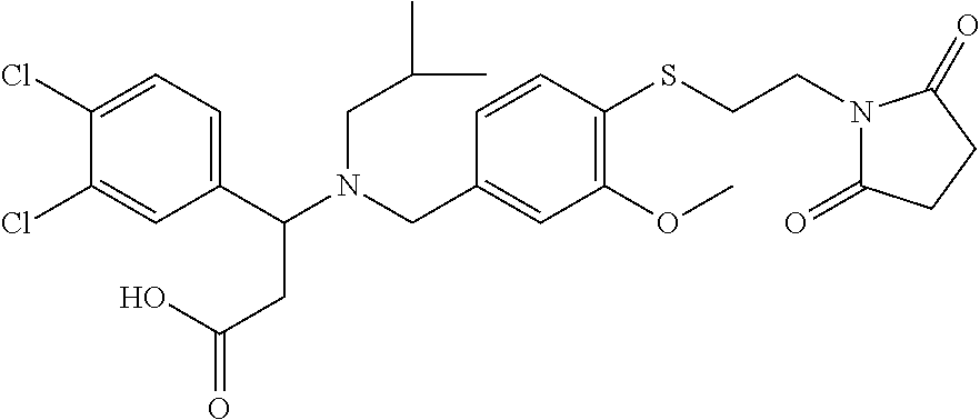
C1(C(N(CC2=CC(OC)=C(SCCN3C(=O)CCC3=O)C=C2)CC(C)C)CC(O)=O)=CC=C(Cl)C(Cl)=C1
